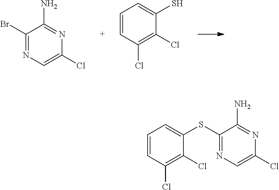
C1=CC(Cl)=C(Cl)C(S)=C1.BrC1=NC=C(Cl)N=C1N.C1=CC(Cl)=C(Cl)C(SC2=NC=C(Cl)N=C2N)=C1
